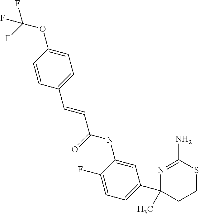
N1=C(N)SCCC1(C1=CC=C(F)C(NC(=O)C=CC2=CC=C(OC(F)(F)F)C=C2)=C1)C
